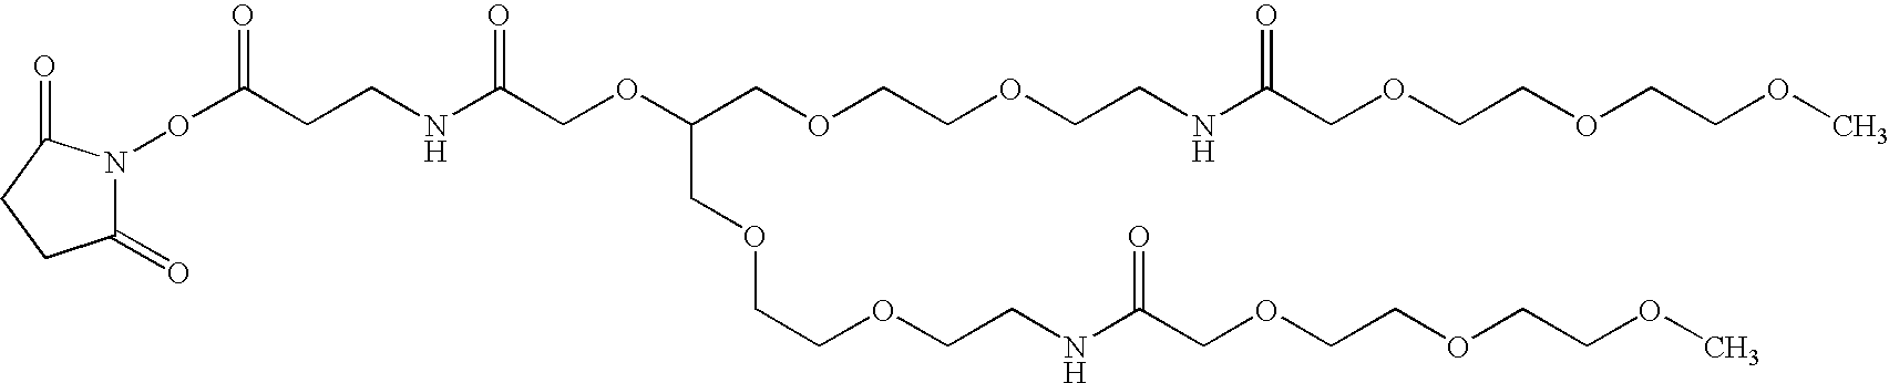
O(C(CCNC(COC(COCCOCCNC(COCCOCCOC)=O)COCCOCCNC(COCCOCCOC)=O)=O)=O)N1C(=O)CCC1=O
